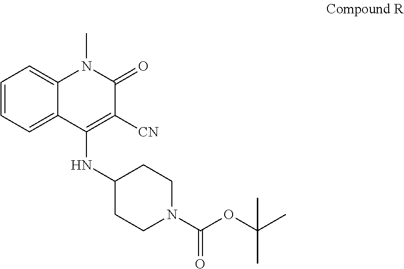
C1=CC=C2C(=C1)N(C)C(=O)C([CN])=C2NC1CCN(C(OC(C)(C)C)=O)CC1
